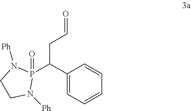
P1(C(C2=CC=CC=C2)CC=O)(=O)N([Ph])CCN1[Ph]
